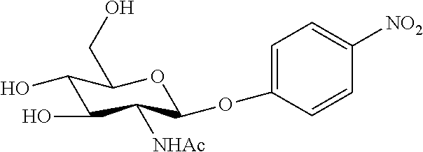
C1(OC2C([NHAc])C(O)C(O)C(CO)O2)=CC=C([NO2])C=C1
